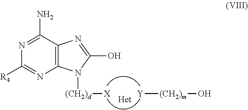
C12=C(C(N)=NC([R4])=N1)N=C(O)N2[(CH2)d][X].[Y][(CH2)m]O
